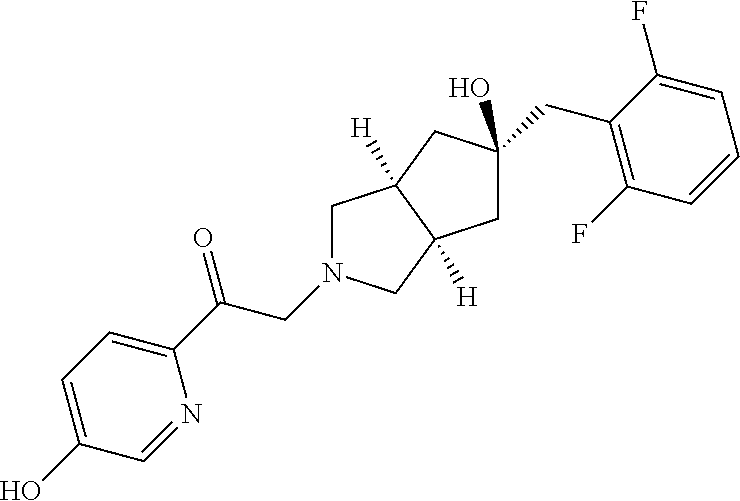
C1C(CC2=C(F)C=CC=C2F)(O)CC2([H])C1([H])CN(CC(=O)C1=CC=C(O)C=N1)C2
